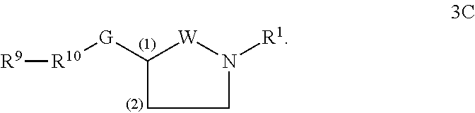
C1([G][R10][R9])CCN([R1])[W]1
